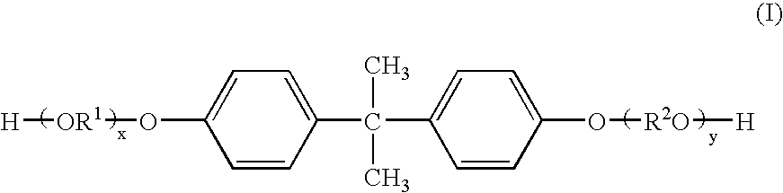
[H][OR1]OC1=CC=C(C(C2=CC=C(O[R2O][H])C=C2)(C)C)C=C1
